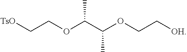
C(COC(C(OCC[OH])C)C)[TsO]
